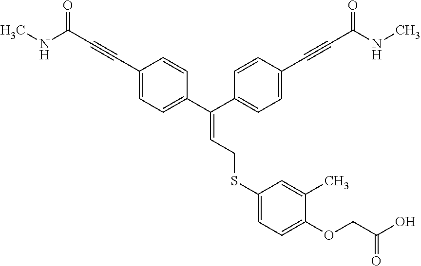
C(=C(C1=CC=C(C#CC(NC)=O)C=C1)C1=CC=C(C#CC(NC)=O)C=C1)CSC1=CC=C(OCC(O)=O)C(C)=C1
